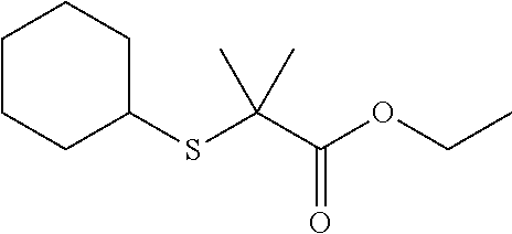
C1(SC(C(OCC)=O)(C)C)CCCCC1
